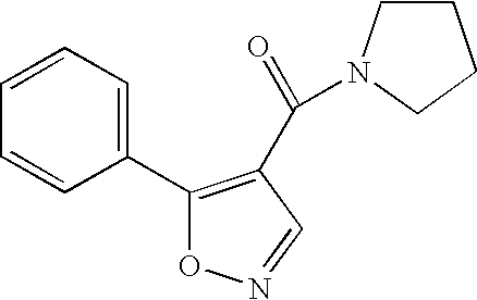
C1(C2=C(C(=O)N3CCCC3)C=NO2)=CC=CC=C1
